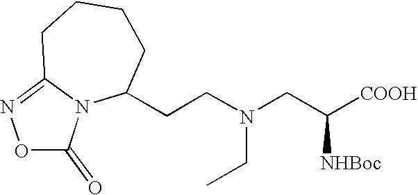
N12C(CCN(CC([COOH])[NHBoc])CC)CCCCC1=NOC2=O
